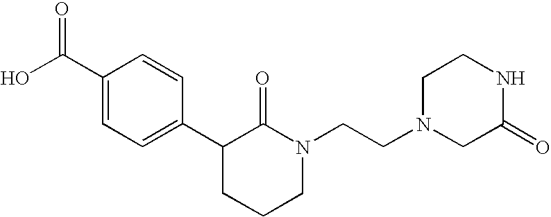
OC(C1=CC=C(C2CCCN(CCN3CC(=O)NCC3)C2=O)C=C1)=O
